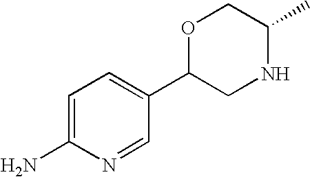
C1=C(N)N=CC(C2CNC(C)CO2)=C1
